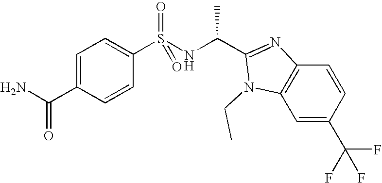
C1=C(C(N)=O)C=CC(S(NC(C2=NC3=C(C=C(C(F)(F)F)C=C3)N2CC)C)(=O)=O)=C1
